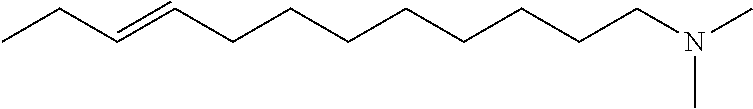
C(CCCCCCCCN(C)C)=CCC
